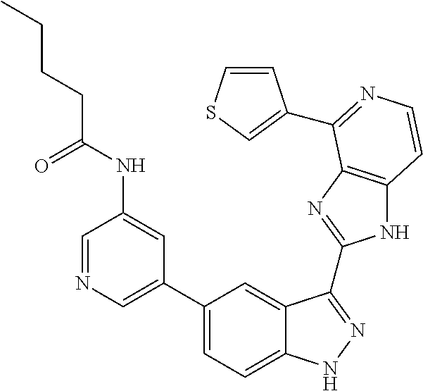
C1(C2=CN=CC(NC(CCCC)=O)=C2)=CC=C2C(=C1)C(C1=NC3=C(N1)C=CN=C3C1=CSC=C1)=NN2
